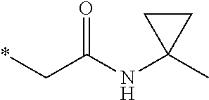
CC1(NC(C*)=O)CC1
